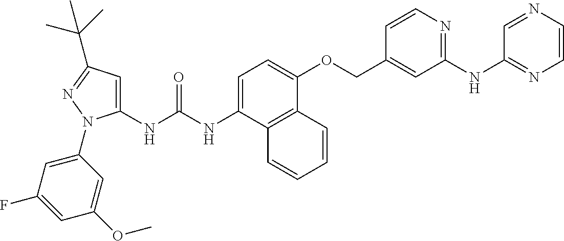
N(C(NC1=CC(C(C)(C)C)=NN1C1=CC(F)=CC(OC)=C1)=O)C1=CC=C(OCC2=CC(NC3=NC=CN=C3)=NC=C2)C2=C1C=CC=C2
